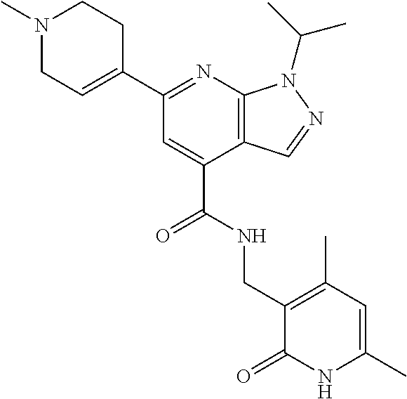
C1N(C)CCC(C2=NC3=C(C(C(=O)NCC4=C(C)C=C(C)NC4=O)=C2)C=NN3C(C)C)=C1
